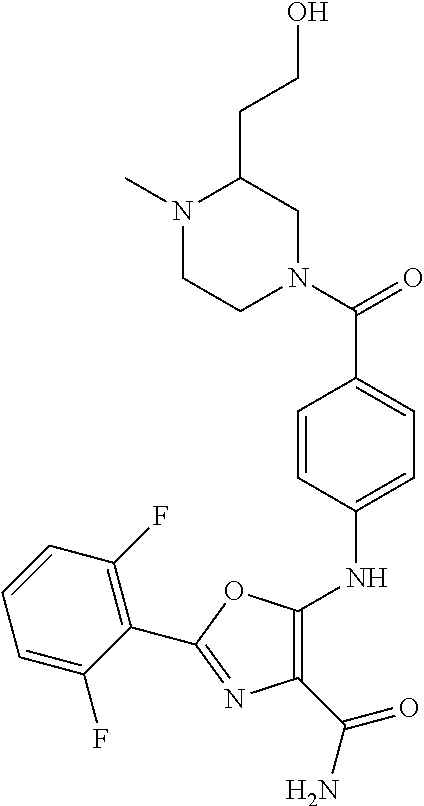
C1(C(N)=O)=C(NC2=CC=C(C(N3CC(CCO)N(C)CC3)=O)C=C2)OC(C2=C(F)C=CC=C2F)=N1
